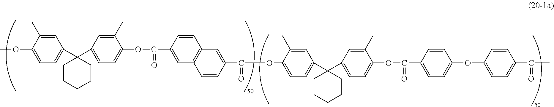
C1(C2(C3=CC=C(OC(C4=CC5=C(C=C4)C=C(C(OC4=CC=C(C6(C7=CC=C(OC(C8=CC=C(OC9=CC=C(C(C)=O)C=C9)C=C8)=O)C(C)=C7)CCCCC6)C=C4C)=O)C=C5)=O)C(C)=C3)CCCCC2)=CC=C(OC)C(C)=C1
